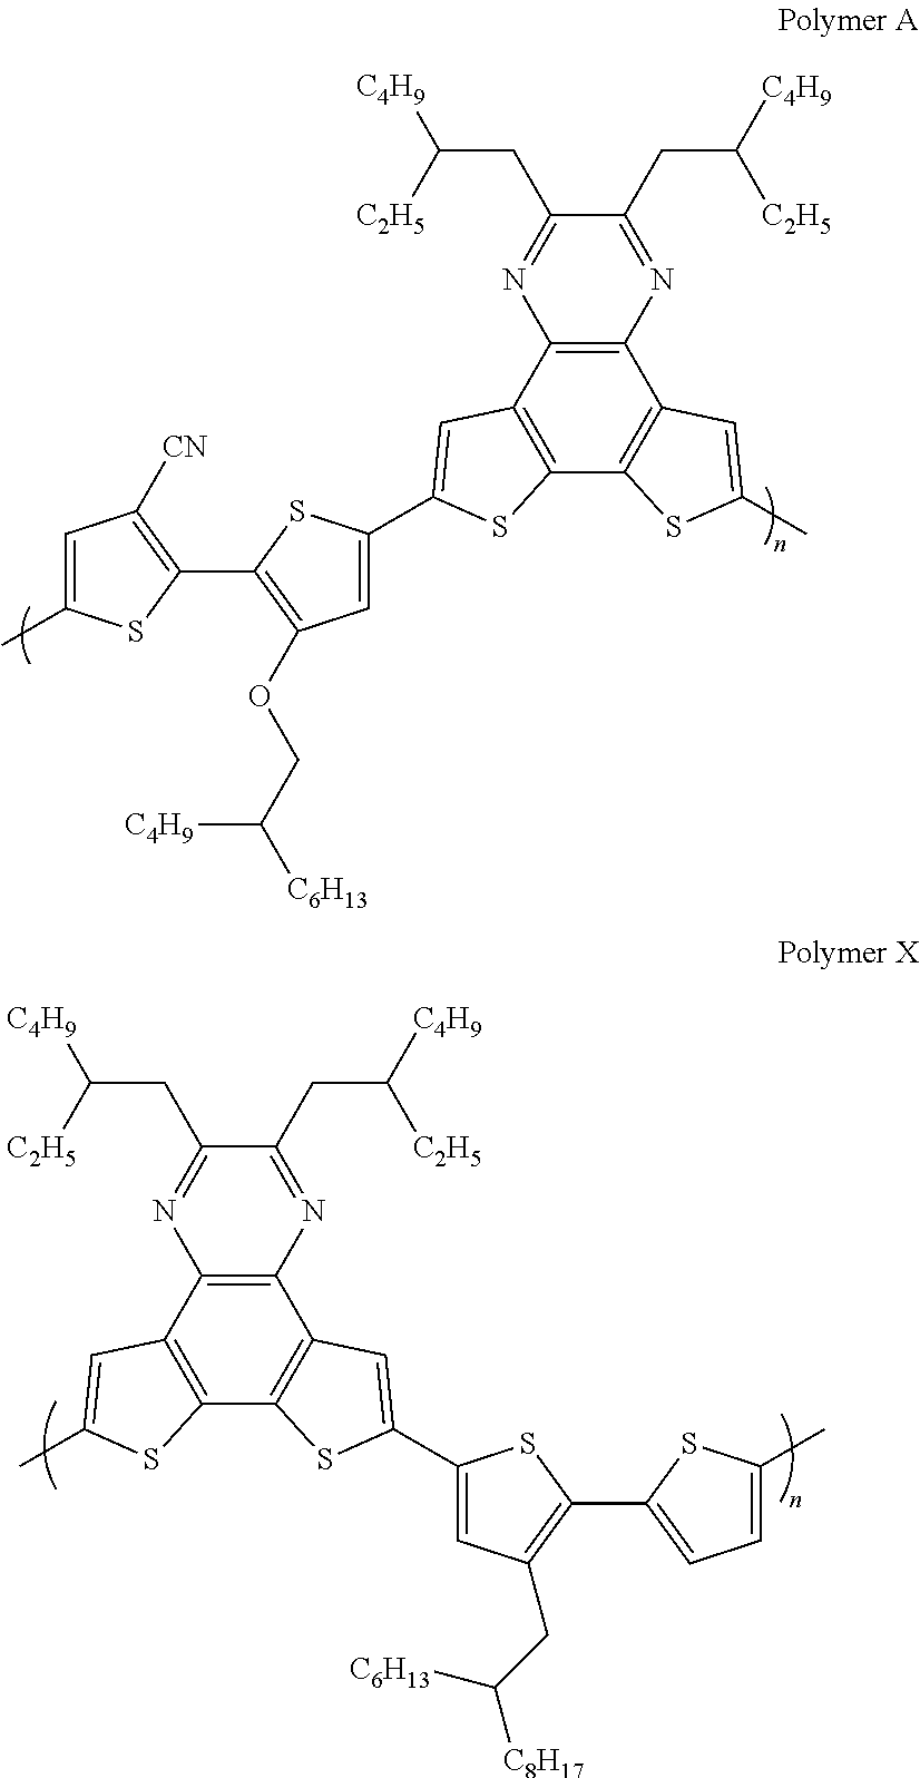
C1=C(C)SC(C2=C(OCC([C6H13])[C4H9])C=C(C3=CC4=C(C5=C(C6=C4N=C(CC([C2H5])[C4H9])C(CC([C2H5])[C4H9])=N6)C=C(C)S5)S3)S2)=C1[CN].CC1=CC2=C(C3=C(C4=C2N=C(CC([C2H5])[C4H9])C(CC([C2H5])[C4H9])=N4)C=C(C2=CC(CC([C6H13])[C8H17])=C(C4=CC=C(C)S4)S2)S3)S1
